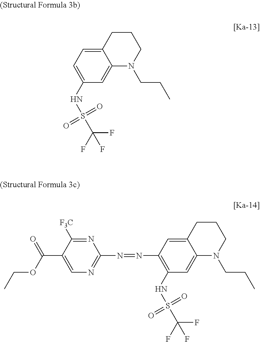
C12=CC(NS(C(F)(F)F)(=O)=O)=CC=C1CCCN2CCC.C12=CC(NS(C(F)(F)F)(=O)=O)=C(N=NC3=NC=C(C(OCC)=O)C([F3C])=N3)C=C1CCCN2CCC
